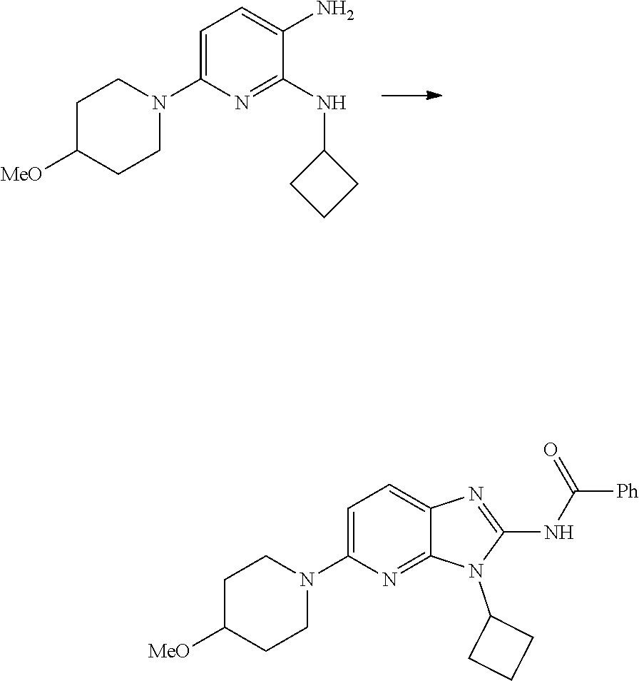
C1=C(N2CCC([MeO])CC2)N=C(NC2CCC2)C(N)=C1.C1=C(N2CCC([MeO])CC2)N=C2C(=C1)N=C(NC(=O)[Ph])N2C1CCC1
